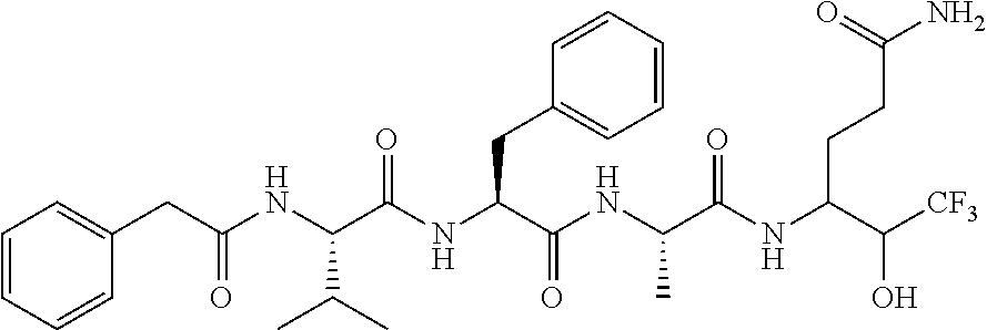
C(NC(C(NC(C(NC(C(NC(C([CF3])O)CCC(N)=O)=O)C)=O)CC1=CC=CC=C1)=O)C(C)C)(=O)CC1=CC=CC=C1
